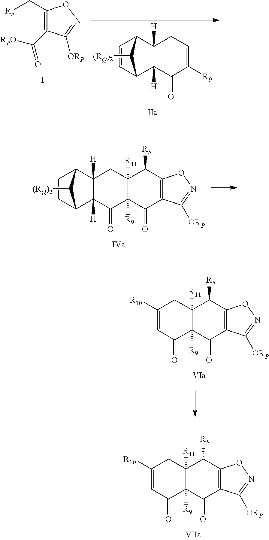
C1=C([R10])CC2([R11])C([R9])(C1=O)C(=O)C1=C(C2[R5])ON=C1[ORP].C1(C[R5])=C(C(=O)[RPO])C([ORP])=NO1.I.C1=CC2C3([H])C([H])(C1C2[(RQ)2])CC=C([R9])C3=O.C1=CC2C3([H])C([H])(C1C2[(RQ)2])CC1([R11])C([R9])(C3=O)C(=O)C2=C(C1[R5])ON=C2[ORP].C1=C([R10])CC2([R11])C([R9])(C1=O)C(=O)C1=C(C2[R5])ON=C1[ORP]
